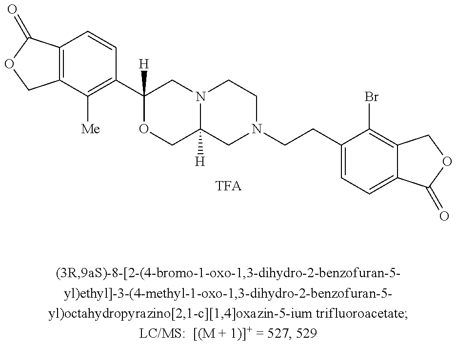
C12=C(C=CC(C3([H])OCC4([H])N(C3)CCN(CCC3=CC=C5C(=C3Br)COC5=O)C4)=C1[Me])C(=O)OC2.[TFA]
